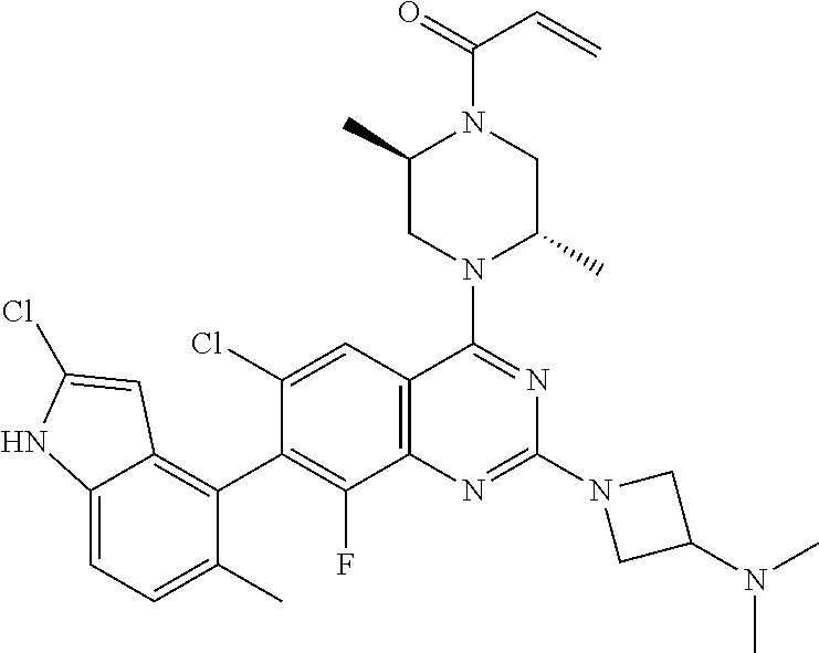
C12=CC=C(C)C(C3=C(F)C4=C(C=C3Cl)C(N3C(C)CN(C(=O)C=C)C(C)C3)=NC(N3CC(N(C)C)C3)=N4)=C1C=C(Cl)N2
